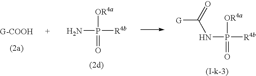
NP([OR4a])(=O)[R4b].N(P([OR4a])(=O)[R4b])C(=O)[G]
